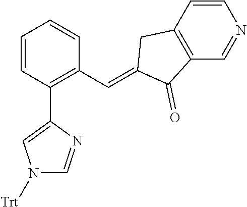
C1=CC(C2=CN([Trt])C=N2)=C(C=C2CC3=C(C=NC=C3)C2=O)C=C1
